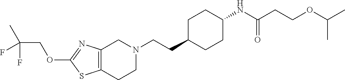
C12=C(CCN(CCC3CCC(NC(CCOC(C)C)=O)CC3)C1)SC(OCC(C)(F)F)=N2
